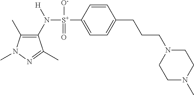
C1(C)=C(N([S+](C2=CC=C(CCCN3CCN(C)CC3)C=C2)([O-])=O)[H])C(C)=NN1C
